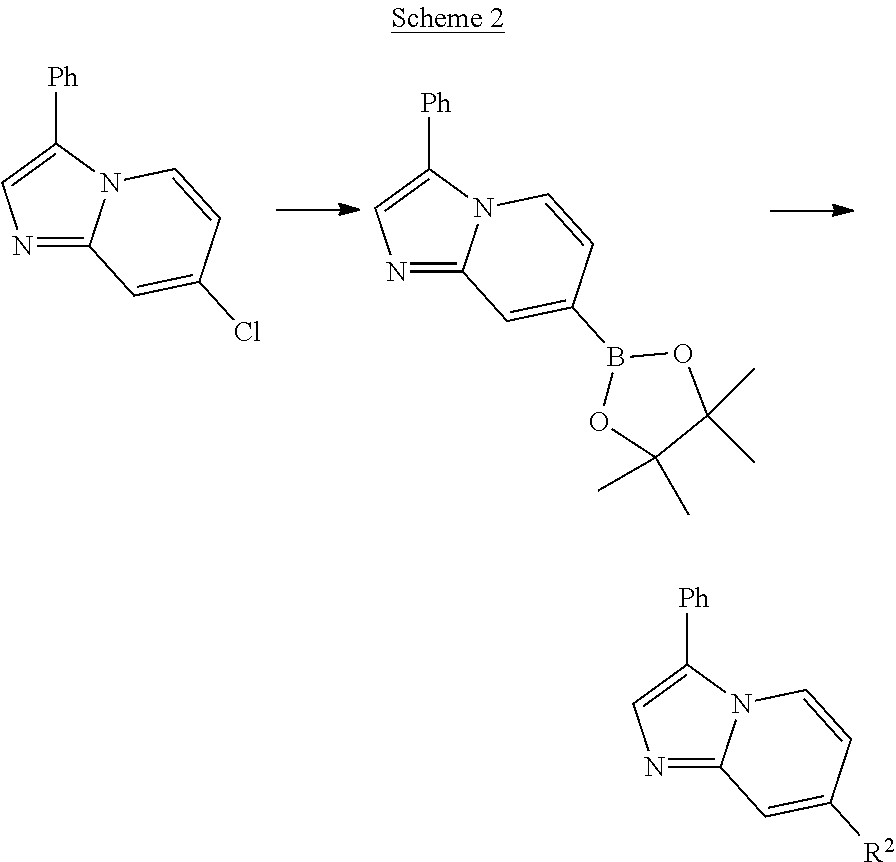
N1=C2N(C([Ph])=C1)C=CC(Cl)=C2.N1=C2N(C([Ph])=C1)C=CC(B1OC(C)(C)C(C)(C)O1)=C2.N1=C2N(C([Ph])=C1)C=CC([R2])=C2
